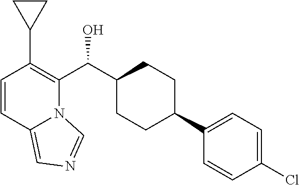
C1=CC2=CN=CN2C(C(C2CCC(C3=CC=C(Cl)C=C3)CC2)O)=C1C1CC1
